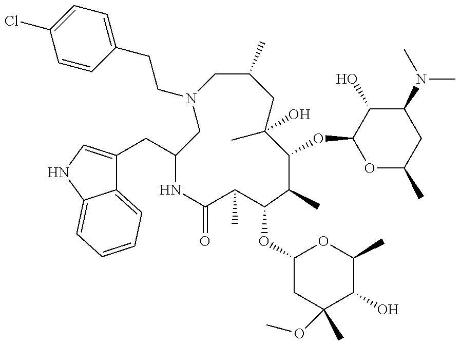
N1(CCC2=CC=C(Cl)C=C2)CC(C)CC(C)(O)C(OC2OC(C)CC(N(C)C)C2O)C(C)C(OC2CC(OC)(C)C(O)C(C)O2)C(C)C(=O)NC(CC2=CNC3=CC=CC=C23)C1
